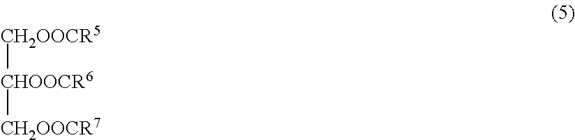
[CH2OOCR5][CHOOCR6][CH2OOCR7]
